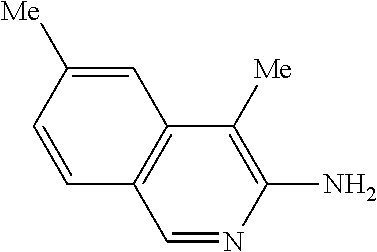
C1=NC(N)=C([Me])C2=C1C=CC([Me])=C2
